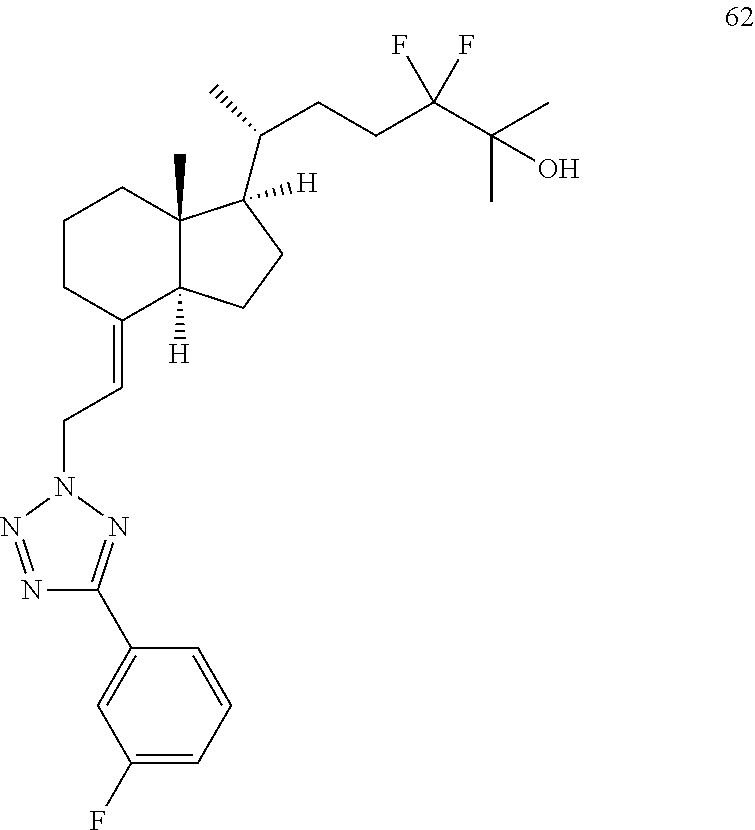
C1CC(=CCN2N=C(C3=CC(F)=CC=C3)N=N2)C2([H])C(C)(C1)C(C(C)CCC(C(C)(C)O)(F)F)([H])CC2
